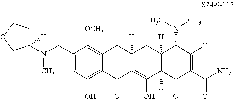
C1=C(CN(C2([H])CCOC2)C)C([OCH3])=C2C(=C1O)C(=O)C1=C(O)C3(O)C([H])(CC1([H])C2)C(N(C)C)C(O)=C(C(N)=O)C3=O
